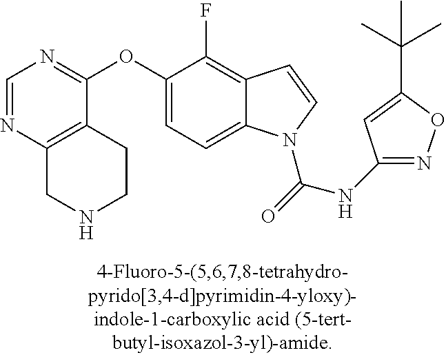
C1=NC2=C(C(OC3=CC=C4C(=C3F)C=CN4C(=O)NC3=NOC(C(C)(C)C)=C3)=N1)CCNC2
